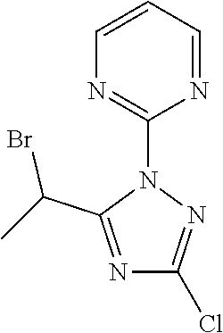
C1(Cl)=NN(C2=NC=CC=N2)C(C(C)Br)=N1
